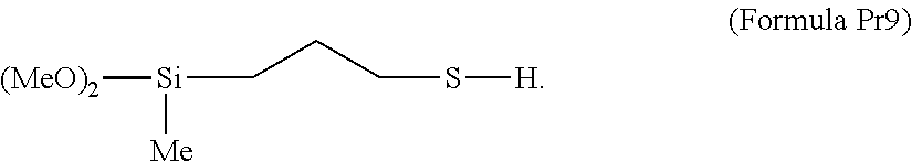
C(CCS[H])[Si]([Me])[(MeO)2]
